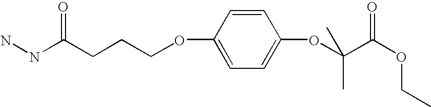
C1=CC(OCCCC(NN)=O)=CC=C1OC(C(OCC)=O)(C)C
